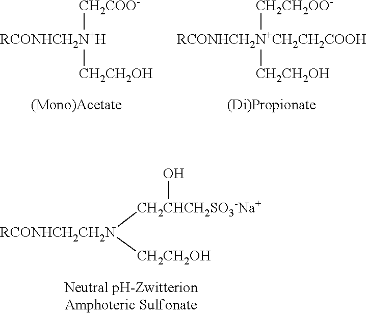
[RCONHCH2CH2N]([CH2CHCH2SO3-Na+]O)[CH2CH2OH].[RCONHCH2N+H]([CH2COO-])[CH2CH2OH].[RCONHCH2N+CH2CH2COOH]([CH2CH2OO-])[CH2CH2OH]
